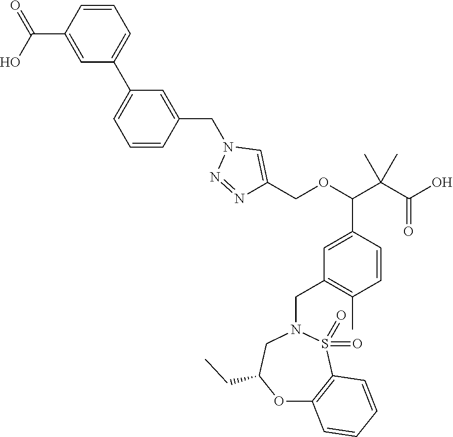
C1=CC(C(=O)O)=CC(C2=CC=CC(CN3N=NC(COC(C4=CC(CN5CC(CC)OC6=C(S5(=O)=O)C=CC=C6)=C(C)C=C4)C(C(=O)O)(C)C)=C3)=C2)=C1
